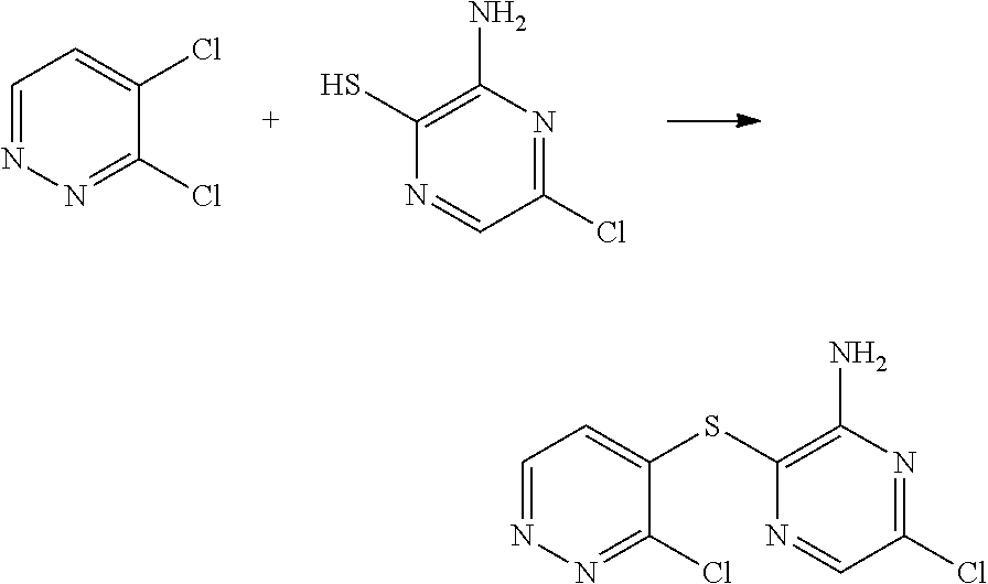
C1=NN=C(Cl)C(Cl)=C1.SC1=C(N)N=C(Cl)C=N1.C1=NN=C(Cl)C(SC2=C(N)N=C(Cl)C=N2)=C1
